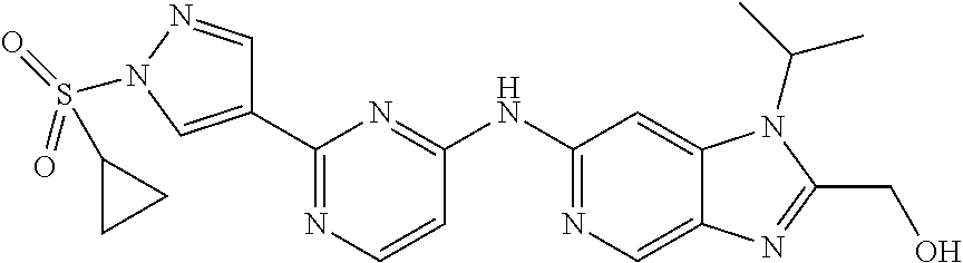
C1(NC2=NC(C3=CN(S(=O)(=O)C4CC4)N=C3)=NC=C2)=NC=C2C(=C1)N(C(C)C)C(CO)=N2
